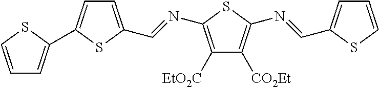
C1=CSC(C2=CC=C(C=NC3=C([EtO2C])C([CO2Et])=C(N=CC4=CC=CS4)S3)S2)=C1
